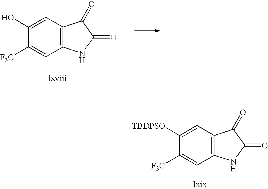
C1(O)=CC2=C(C=C1[F3C])NC(=O)C2=O.C1([TBDPSO])=CC2=C(C=C1[F3C])NC(=O)C2=O
